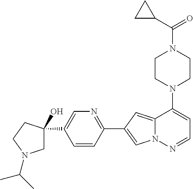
N1(C2=CC=NN3C2=CC(C2=NC=C(C4(O)CN(C(C)C)CC4)C=C2)=C3)CCN(C(=O)C2CC2)CC1
